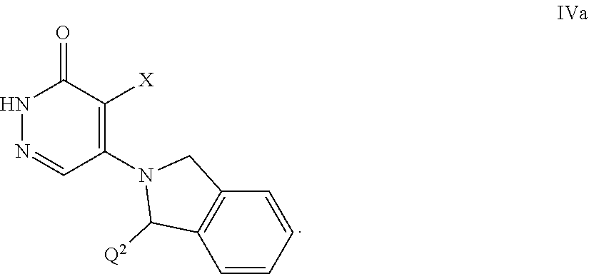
N1N=CC(N2C([Q2])C3=C(C2)C=CC=C3)=C([X])C1=O
